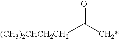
[(CH3)2CHCH2CH2]C([CH2*])=O
